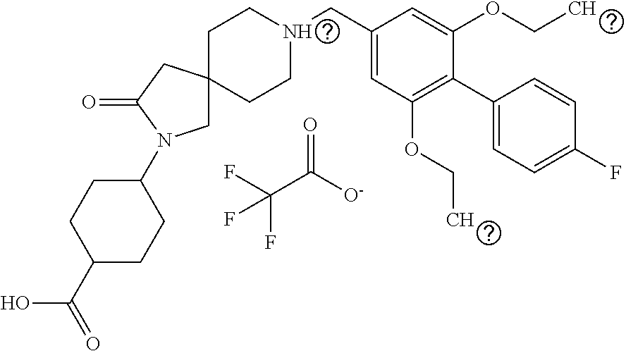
FC(C([O-])=O)(F)F.C1CN(CC2=CC(OCC)=C(C3=CC=C(F)C=C3)C(OCC)=C2)CCC12CN(C1CCC(C(=O)O)CC1)C(=O)C2
